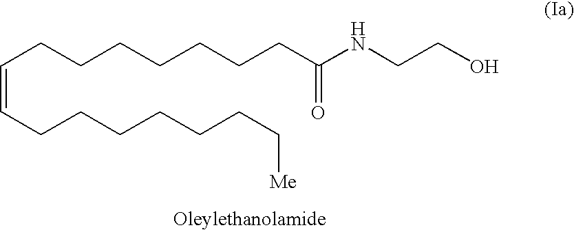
C(CCCCCCCC(NCCO)=O)=CCCCCCCC[Me]
